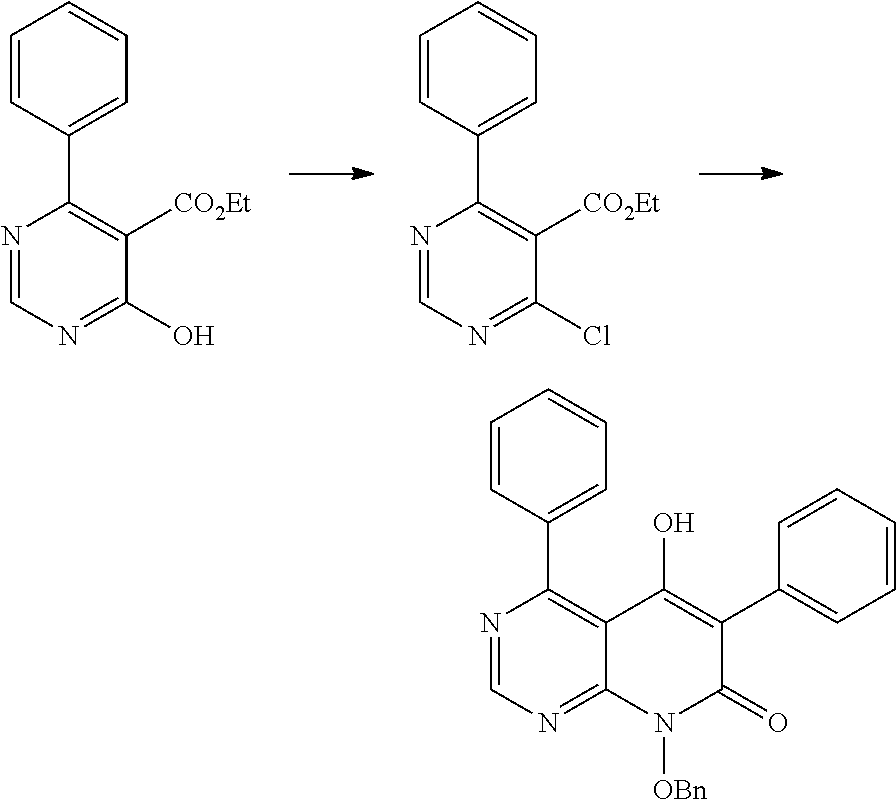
N1=CN=C2C(=C1C1=CC=CC=C1)C(O)=C(C1=CC=CC=C1)C(=O)N2[OBn].C1=NC(C2=CC=CC=C2)=C([CO2Et])C(O)=N1.C1=NC(C2=CC=CC=C2)=C([CO2Et])C(Cl)=N1
